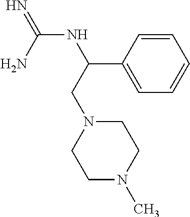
N(C(=N)N)C(C1=CC=CC=C1)CN1CCN(C)CC1
